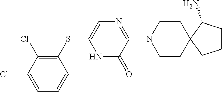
C1CN(C2=NC=C(SC3=C(Cl)C(Cl)=CC=C3)NC2=O)CCC12CCCC2N
